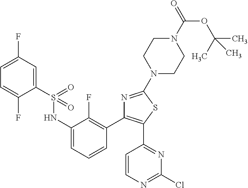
C1(S(NC2=CC=CC(C3=C(C4=NC(Cl)=NC=C4)SC(N4CCN(C(OC(C)(C)C)=O)CC4)=N3)=C2F)(=O)=O)=CC(F)=CC=C1F
